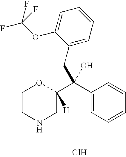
C1CNCC(C(C2=CC=CC=C2)(O)CC2=CC=CC=C2OC(F)(F)F)([H])O1.Cl
